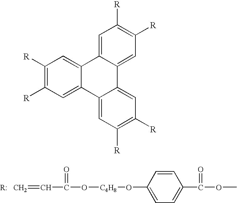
C12=CC([R])=C([R])C=C1C1=CC([R])=C([R])C=C1C1=CC([R])=C([R])C=C21.C(O[C4H8]OC1=CC=C(C(OC)=O)C=C1)(C=[R:   CH2])=O
